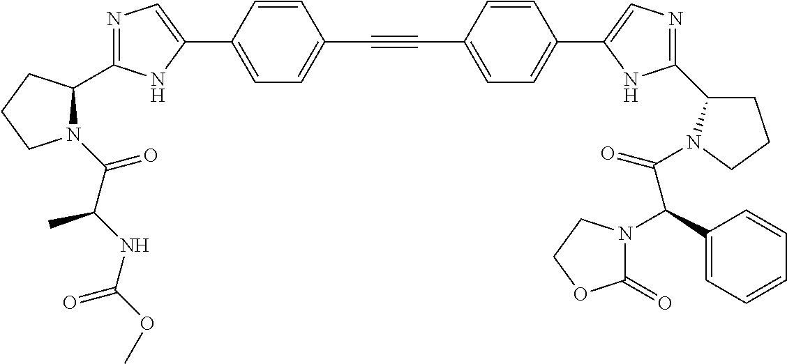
N1=C(C2N(C(C(NC(OC)=O)C)=O)CCC2)NC(C2=CC=C(C#CC3=CC=C(C4=CN=C(C5CCCN5C(=O)C(C5=CC=CC=C5)N5C(=O)OCC5)N4)C=C3)C=C2)=C1
